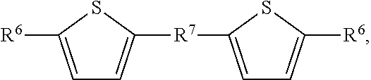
S1C([R6])=CC=C1[R7]C1=CC=C([R6])S1
